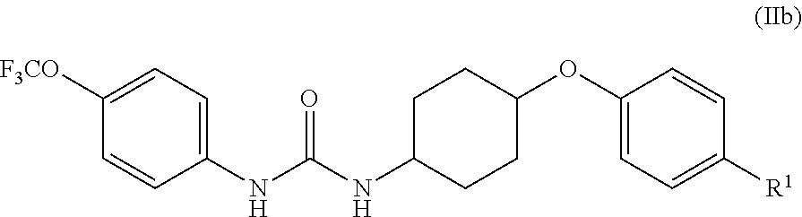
C1(OC2CCC(NC(NC3=CC=C([F3CO])C=C3)=O)CC2)=CC=C([R1])C=C1
